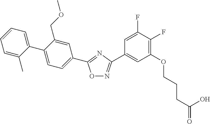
C1=C(C)C(C2=CC=C(C3=NC(C4=CC(OCCCC(=O)O)=C(F)C(F)=C4)=NO3)C=C2COC)=CC=C1
